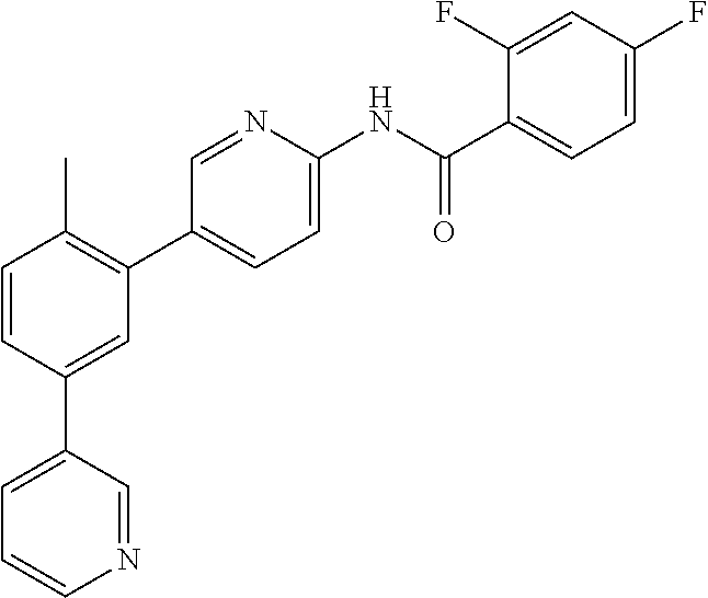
C1=CC(C2=CC=CN=C2)=CC(C2=CC=C(NC(C3=CC=C(F)C=C3F)=O)N=C2)=C1C
